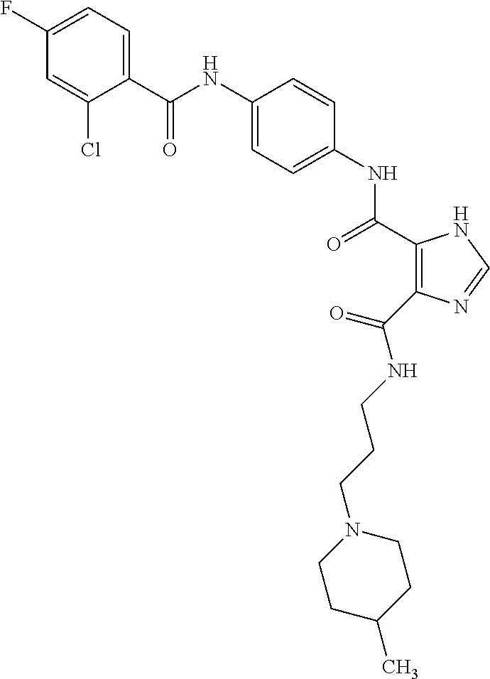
C(NC1=CC=C(NC(=O)C2=C(C(NCCCN3CCC(C)CC3)=O)N=CN2)C=C1)(=O)C1=CC=C(F)C=C1Cl
